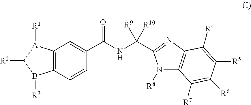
C12=C([A]([R1])C([R2])B1[R3])C=C(C(NC(C1=NC3=C(N1[R8])C([R7])=C([R6])C([R5])=C3[R4])([R9])[R10])=O)C=C2
